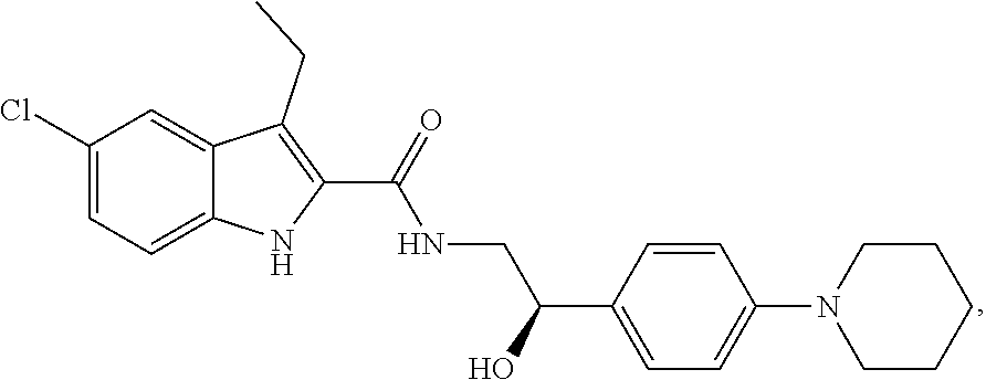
C1=C2C(=CC(Cl)=C1)C(CC)=C(C(=O)NCC(C1=CC=C(N3CCCCC3)C=C1)O)N2
